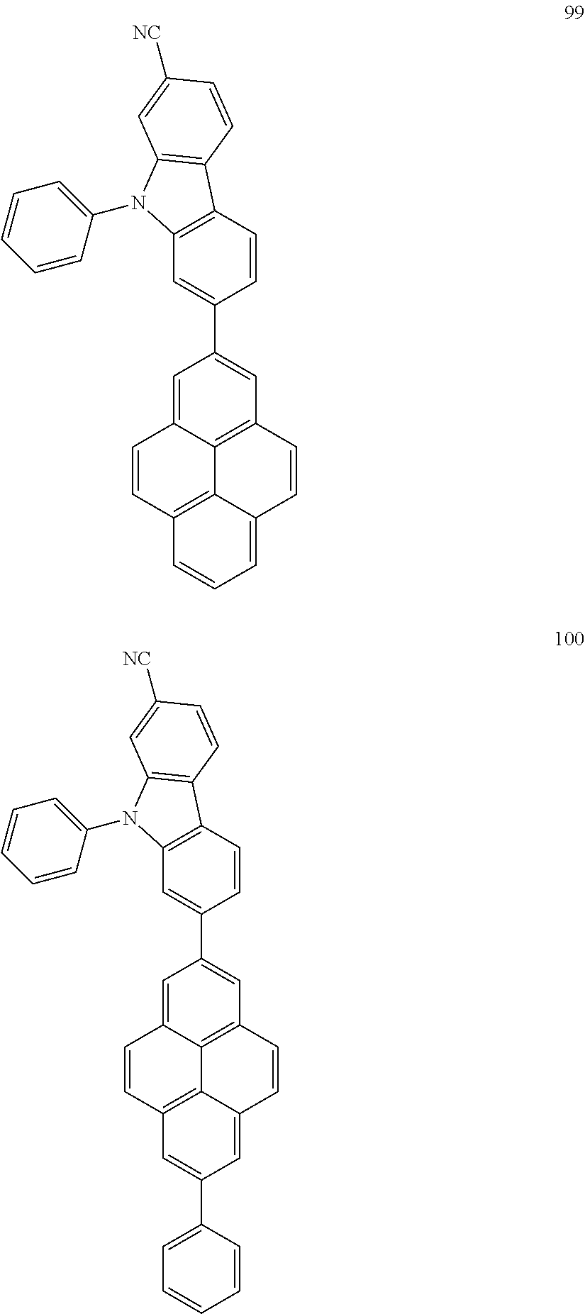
C1=C2C3=C(C=C1C1=CC4=C(C=C1)C1=C(N4C4=CC=CC=C4)C=C([NC])C=C1)C=CC1=CC=CC(=C31)C=C2.C1=C2C3=C(C=C1C1=CC4=C(C=C1)C1=C(N4C4=CC=CC=C4)C=C([NC])C=C1)C=CC1=CC(C4=CC=CC=C4)=CC(=C31)C=C2
